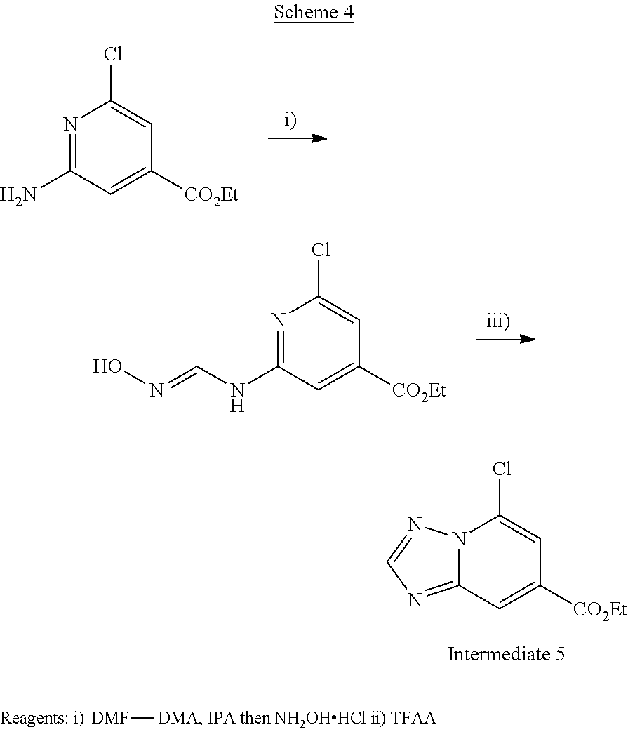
[DMF][DMA].N12C(=NC=N1)C=C([CO2Et])C=C2Cl.N1=C(N)C=C([CO2Et])C=C1Cl.N1=C(NC=NO)C=C([CO2Et])C=C1Cl
